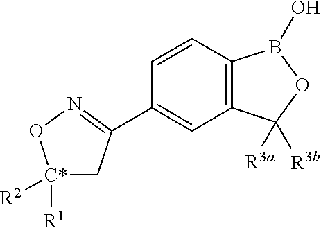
C12=C(B(O)OC1([R3a])[R3b])C=CC(C1=NO[C*]([R1])([R2])C1)=C2
